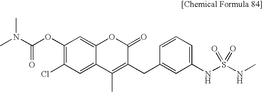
C1(OC(N(C)C)=O)=C(Cl)C=C2C(=C1)OC(=O)C(CC1=CC(NS(=O)(NC)=O)=CC=C1)=C2C
